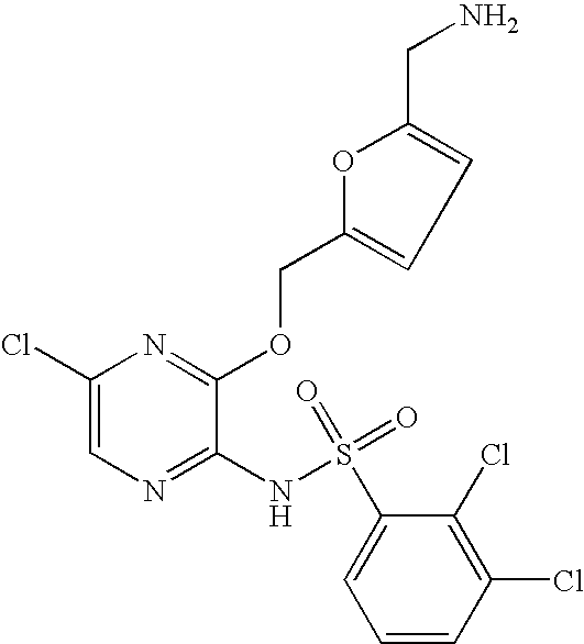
C1(Cl)=CN=C(NS(=O)(C2=CC=CC(Cl)=C2Cl)=O)C(OCC2=CC=C(CN)O2)=N1
